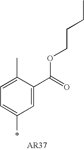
C1=C(C)C(C(=O)OCCCC)=CC(*)=C1
